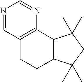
C12=C(C3=C(CC1)C(C)(C)CC3(C)C)N=CN=C2
